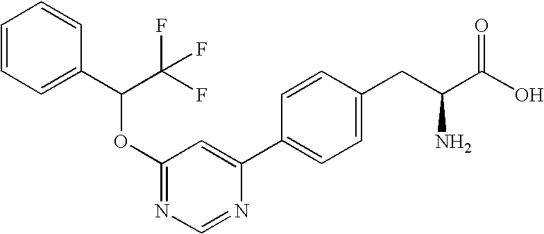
N1=C(OC(C2=CC=CC=C2)C(F)(F)F)C=C(C2=CC=C(CC(C(O)=O)N)C=C2)N=C1
